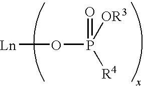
[Ln]OP([R4])([OR3])=O
